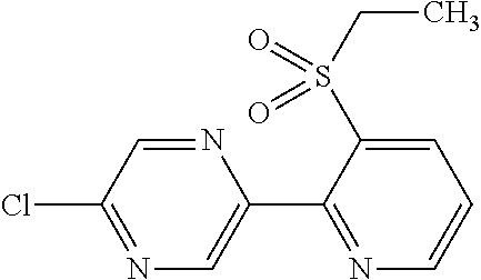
N1=C(Cl)C=NC(C2=NC=CC=C2S(CC)(=O)=O)=C1
